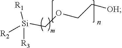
[Si](COCC[OH])([R3])([R2])[R1]
